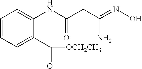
C1=CC=C(C(=O)[OCH2CH3])C(NC(CC(=NO)N)=O)=C1
